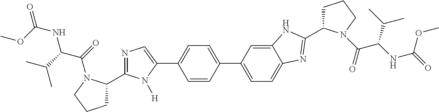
C1=CC(C2=CC=C3C(=C2)NC(C2CCCN2C(=O)C(NC(=O)OC)C(C)C)=N3)=CC=C1C1=CN=C(C2CCCN2C(=O)C(C(C)C)NC(=O)OC)N1[H]
